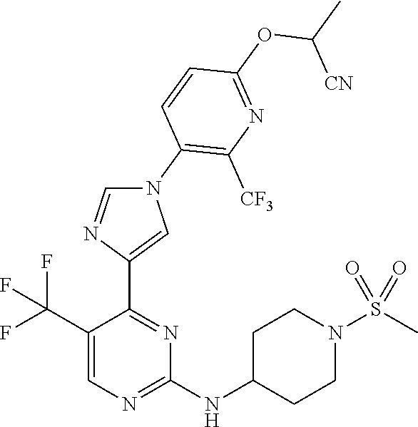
N1(C2=C([CF3])N=C(OC(C)[CN])C=C2)C=NC(C2=NC(NC3CCN(S(C)(=O)=O)CC3)=NC=C2C(F)(F)F)=C1
